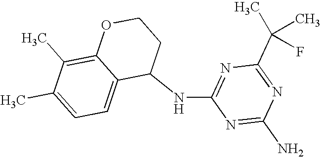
C1(NC2=NC(C(C)(C)F)=NC(N)=N2)CCOC2=C(C)C(C)=CC=C12
